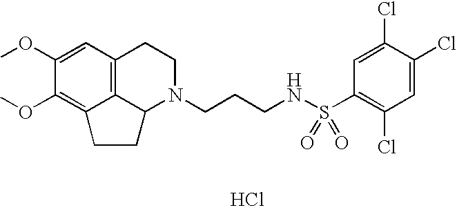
C12=C3C=C(OC)C(OC)=C1CCC2N(CCCNS(C1=C(Cl)C=C(Cl)C(Cl)=C1)(=O)=O)CC3.Cl
